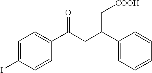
C1=CC(C(CC(C2=CC=CC=C2)C[COOH])=O)=CC=C1I
